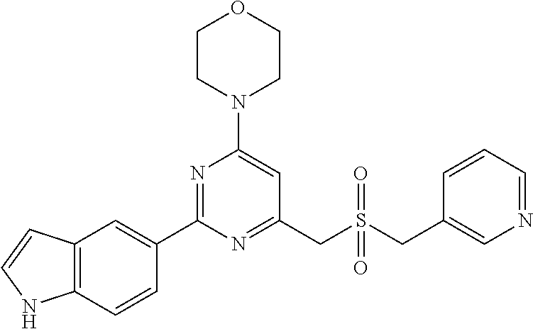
C1CN(C2=CC(CS(CC3=CN=CC=C3)(=O)=O)=NC(C3=CC4=C(C=C3)NC=C4)=N2)CCO1
